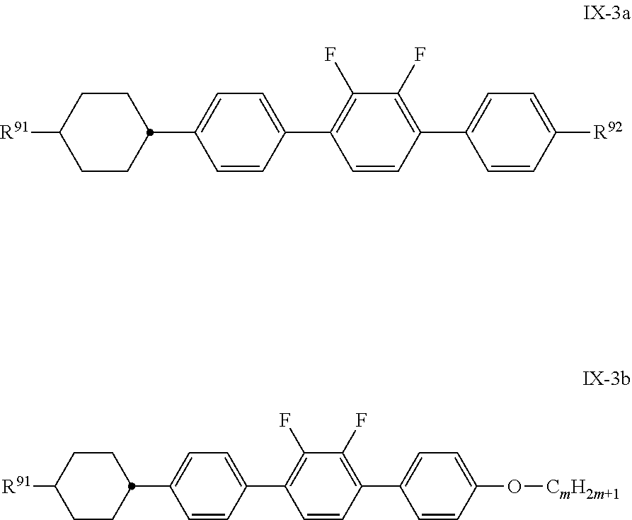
C1CC(C2=CC=C(C3=C(F)C(F)=C(C4=CC=C([R92])C=C4)C=C3)C=C2)CCC1[R91].C1CC(C2=CC=C(C3=C(F)C(F)=C(C4=CC=C(O[CmH2m+1])C=C4)C=C3)C=C2)CCC1[R91]
